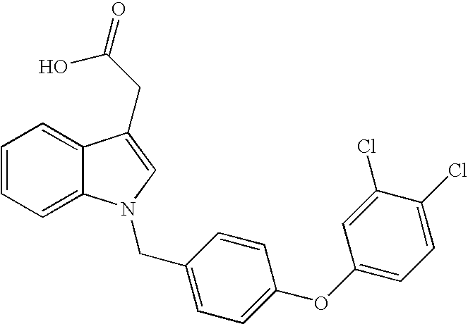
C1=CC=C2C(=C1)C(CC(O)=O)=CN2CC1=CC=C(OC2=CC=C(Cl)C(Cl)=C2)C=C1
